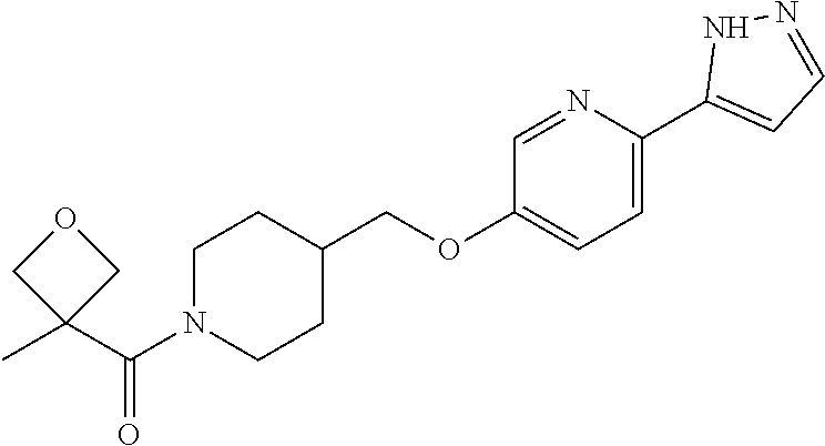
C1N(C(C2(C)COC2)=O)CCC(COC2=CC=C(C3=CC=NN3)N=C2)C1
